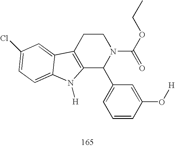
C12=C(CCN(C(=O)OCC)C1C1=CC=CC(O[H])=C1)C1=CC(Cl)=CC=C1N2[H]
